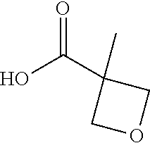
C(C1(C)COC1)(O)=O
